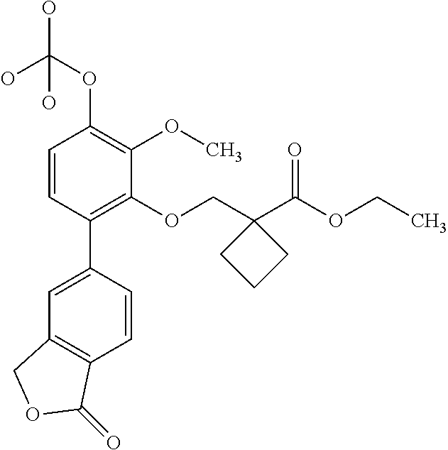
C1=CC(C2=CC3=C(C=C2)C(=O)OC3)=C(OCC2(C(OCC)=O)CCC2)C(OC)=C1OC(O)(O)O
